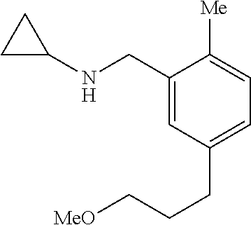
C1(CNC2CC2)=CC(CCC[MeO])=CC=C1[Me]
